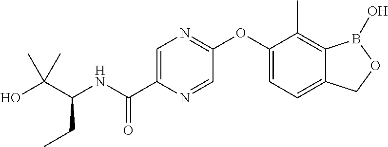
C1(OC2=NC=C(C(=O)NC(CC)C(O)(C)C)N=C2)=CC=C2C(=C1C)B(O)OC2
